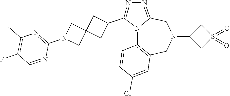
N12C3=C(CN(C4CS(=O)(=O)C4)CC1=NN=C2C1CC2(C1)CN(C1=NC(C)=C(F)C=N1)C2)C=C(Cl)C=C3
